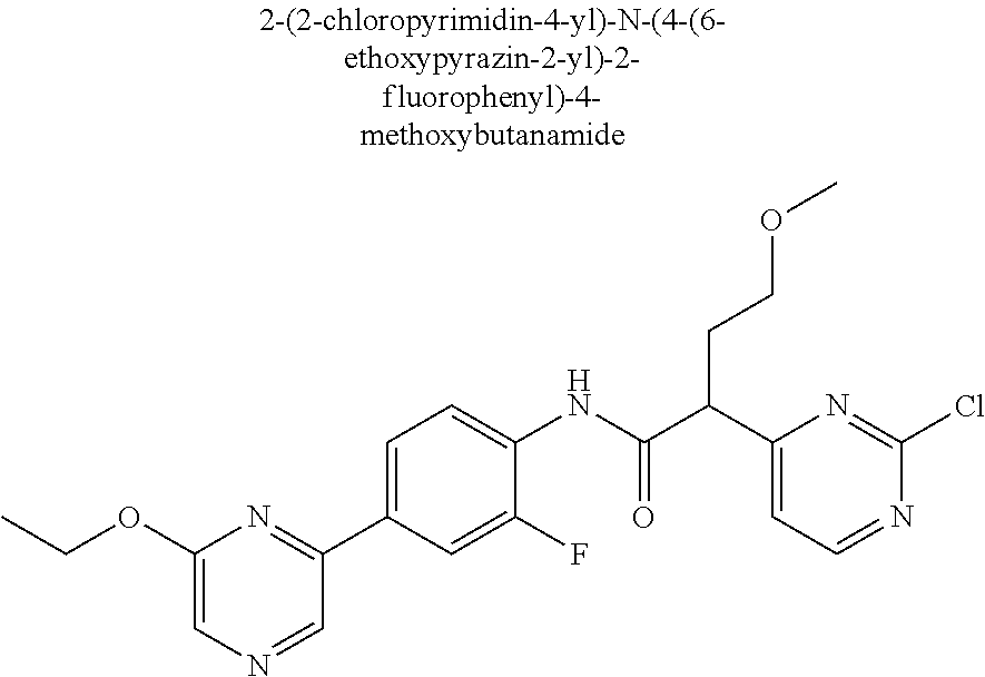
C1(OCC)=CN=CC(C2=CC=C(NC(C(C3=CC=NC(Cl)=N3)CCOC)=O)C(F)=C2)=N1
